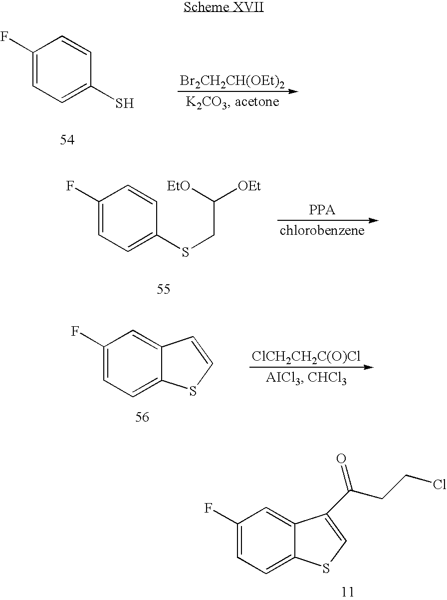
C1=C(S)C=CC(F)=C1.C1=C(SCC([OEt])[EtO])C=CC(F)=C1.C1=C2C(=CC(F)=C1)C=CS2.[ClCH2CH2C(O)Cl].C1=C2C(=CC(F)=C1)C(C(CCCl)=O)=CS2
